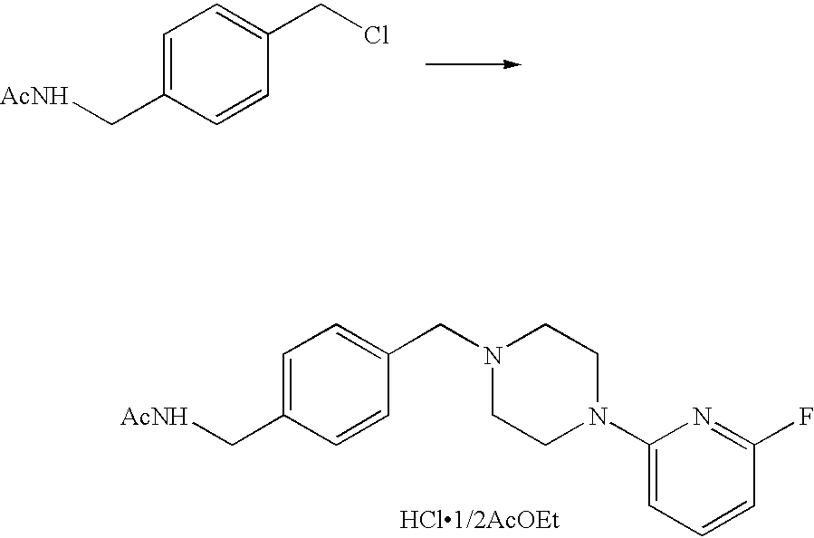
C1=C(C[AcNH])C=CC(CCl)=C1.C1=C(C[AcNH])C=CC(CN2CCN(C3=CC=CC(F)=N3)CC2)=C1
